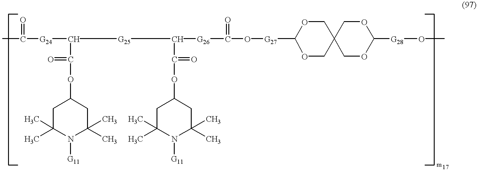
CC([G24]C([G25]C(C(OC1CC(C)(C)N([G11])C(C)(C)C1)=O)[G26]C(O[G27]C1OCC2(CO1)COC([G28]OC)OC2)=O)C(OC1CC(C)(C)N([G11])C(C)(C)C1)=O)=O
